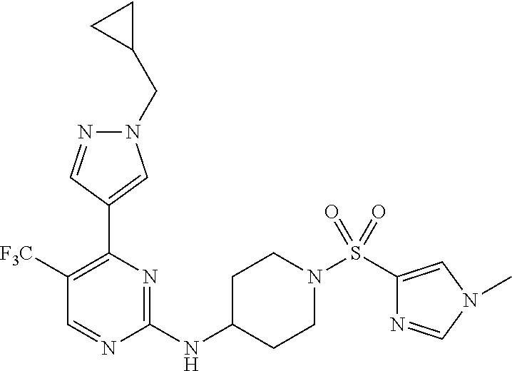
C1([F3C])=C(C2=CN(CC3CC3)N=C2)N=C(NC2CCN(S(=O)(=O)C3=CN(C)C=N3)CC2)N=C1
